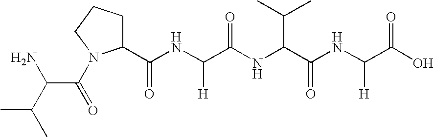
C1(C(NC(C(NC(C(NC(C(O)=O)[H])=O)C(C)C)=O)[H])=O)CCCN1C(=O)C(N)C(C)C
